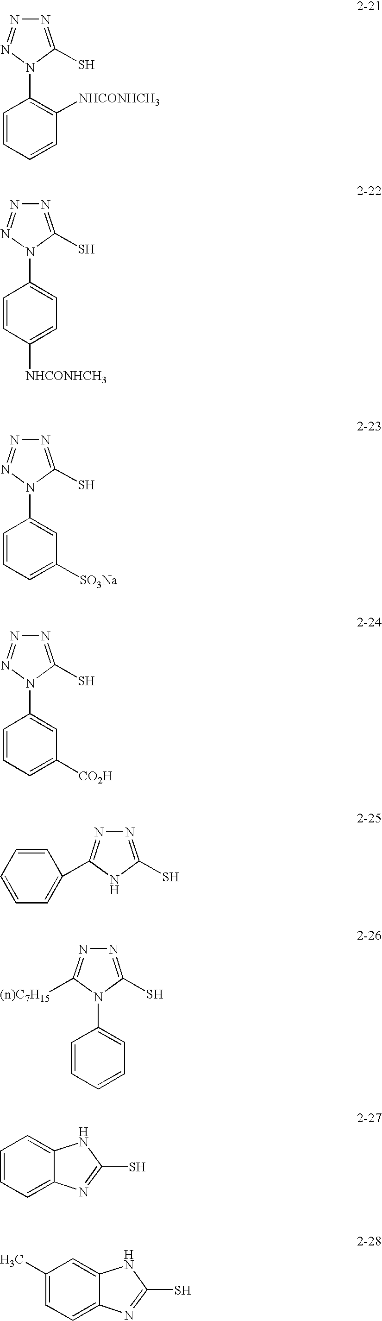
N1=C(S)N(C2=C([NHCONHCH3])C=CC=C2)N=N1.N1=C(S)N(C2=CC=C([NHCONHCH3])C=C2)N=N1.N1=C(S)N(C2=CC([SO3Na])=CC=C2)N=N1.N1=C(S)N(C2=CC([CO2H])=CC=C2)N=N1.C1=CC=CC(C2=NN=C(S)N2)=C1.[(n)C7H15]C1=NN=C(S)N1C1=CC=CC=C1.C1=CC=C2C(=C1)NC(S)=N2.C1(C)=CC=C2C(=C1)NC(S)=N2
